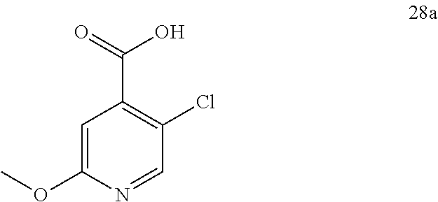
C1=C(OC)N=CC(Cl)=C1C(=O)O
